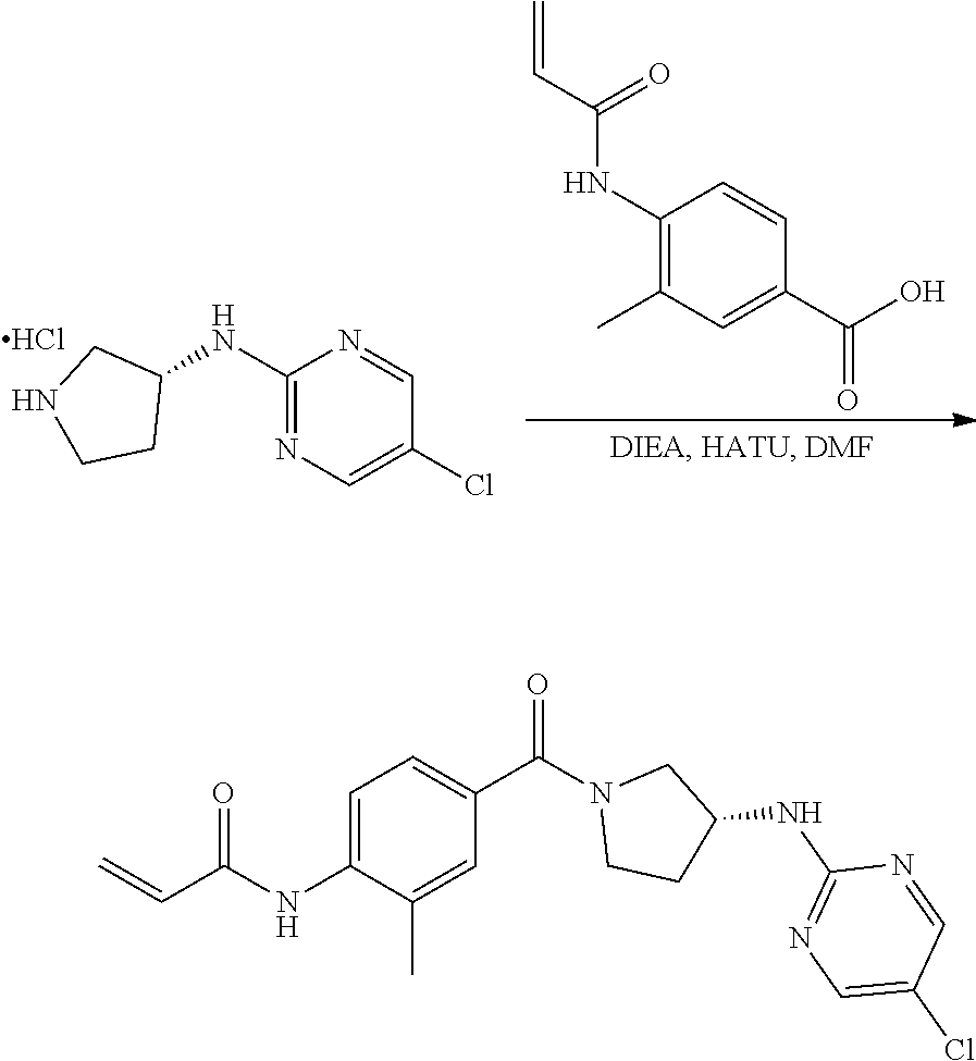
C1(NC2CNCC2)=NC=C(Cl)C=N1.Cl.C1(NC(C=C)=O)=C(C)C=C(C(O)=O)C=C1.C1(NC2CN(C(C3=CC=C(NC(C=C)=O)C(C)=C3)=O)CC2)=NC=C(Cl)C=N1
